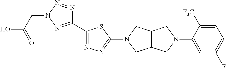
C1(C2=NN=C(N3CC4C(C3)CN(C3=CC(F)=CC=C3[F3C])C4)S2)=NN(CC(O)=O)N=N1
